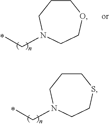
C(C)N1CCCSCC1.C(C)N1CCCOCC1
